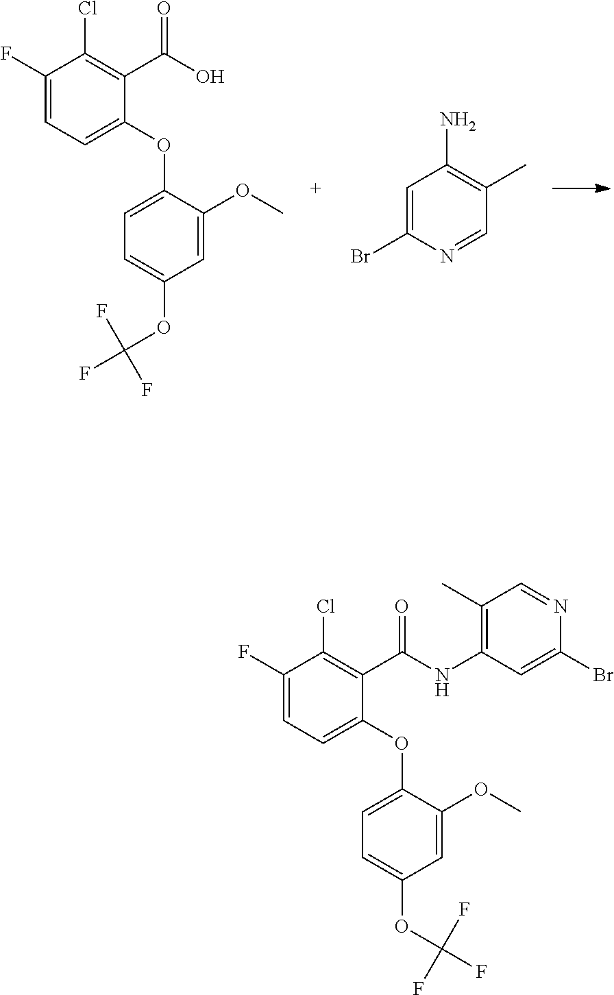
C1(F)=CC=C(OC2=CC=C(OC(F)(F)F)C=C2OC)C(C(O)=O)=C1Cl.NC1=C(C)C=NC(Br)=C1.C1(F)=CC=C(OC2=CC=C(OC(F)(F)F)C=C2OC)C(C(NC2=C(C)C=NC(Br)=C2)=O)=C1Cl
